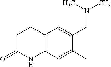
N(CC1=CC2=C(C=C1C)NC(=O)CC2)(C)C
